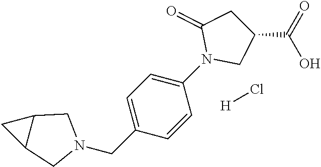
N1(CC2=CC=C(N3CC(C(=O)O)CC3=O)C=C2)CC2C(C1)C2.[H]Cl
